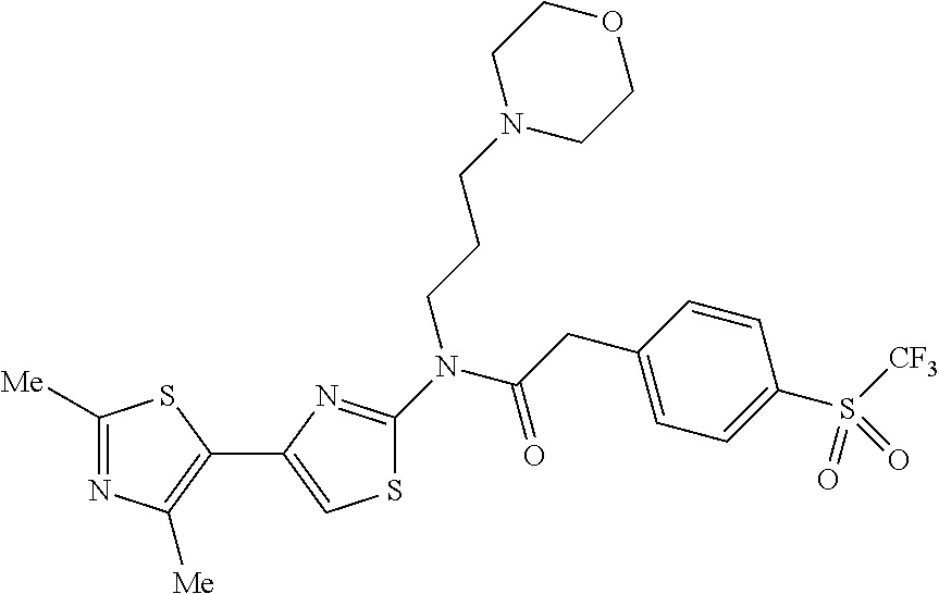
C1([Me])=NC([Me])=C(C2=CSC(N(C(CC3=CC=C(S(=O)([CF3])=O)C=C3)=O)CCCN3CCOCC3)=N2)S1
